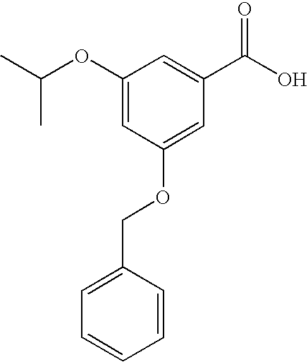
C1(OC(C)C)=CC(OCC2=CC=CC=C2)=CC(C(O)=O)=C1
